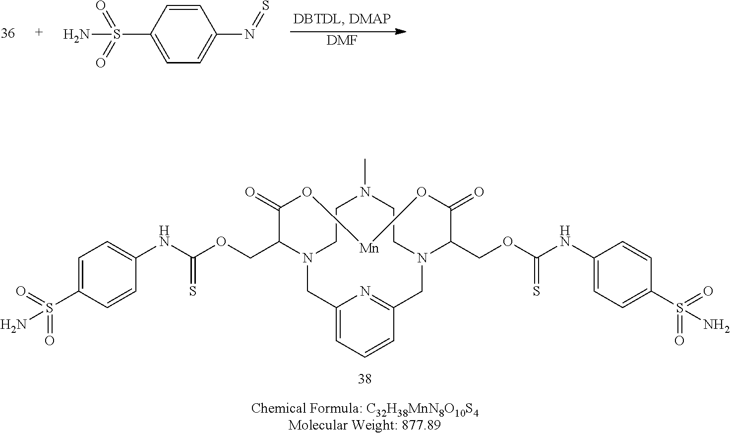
[DMF].C1(S(=O)(=O)N)=CC=C(N=S)C=C1.C1CN2CC3=CC=CC(=N3)CN(CCN1C)C(COC(NC1=CC=C(S(=O)(=O)N)C=C1)=S)C(=O)O[Mn]OC(=O)C2COC(NC1=CC=C(S(=O)(=O)N)C=C1)=S
